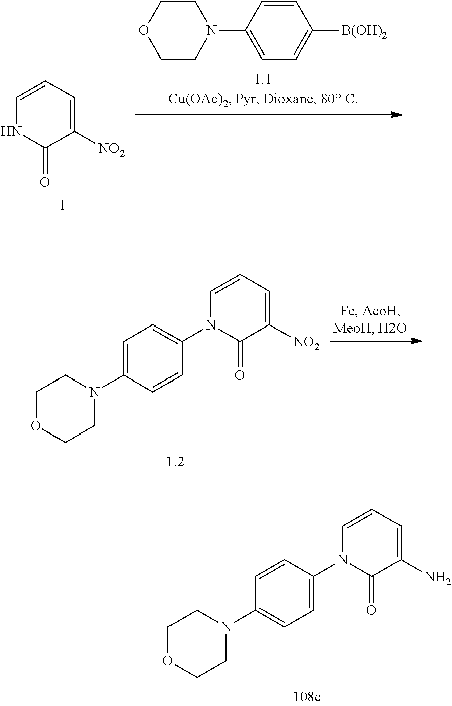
N1(C2=CC=C([B(OH)2])C=C2)CCOCC1.C1=CC=C([NO2])C(=O)N1.C1=CC=C([NO2])C(=O)N1C1=CC=C(N2CCOCC2)C=C1.C1=CC=C(N)C(=O)N1C1=CC=C(N2CCOCC2)C=C1
